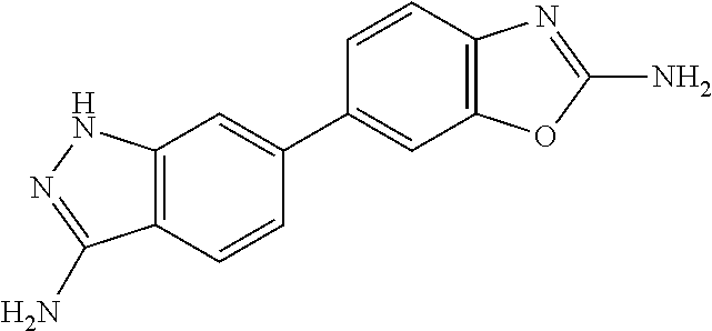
C12=C(C=C(C3=CC4=C(C=C3)N=C(N)O4)C=C1)NN=C2N
